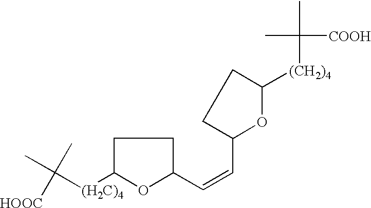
CC([(H2C)4]C1OC(C=CC2OC([(CH2)4]C(C)([COOH])C)CC2)CC1)(C)[HOOC]
